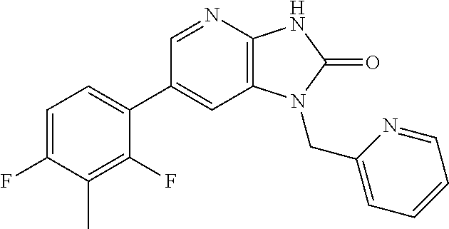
C1(C2=CC=C(F)C(C)=C2F)=CC2=C(N=C1)NC(=O)N2CC1=CC=CC=N1
